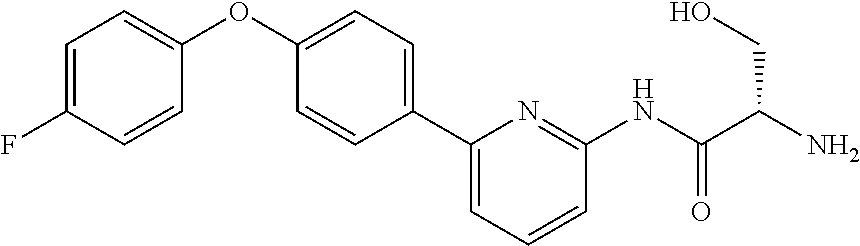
C1=C(F)C=CC(OC2=CC=C(C3=CC=CC(NC(C(N)CO)=O)=N3)C=C2)=C1
